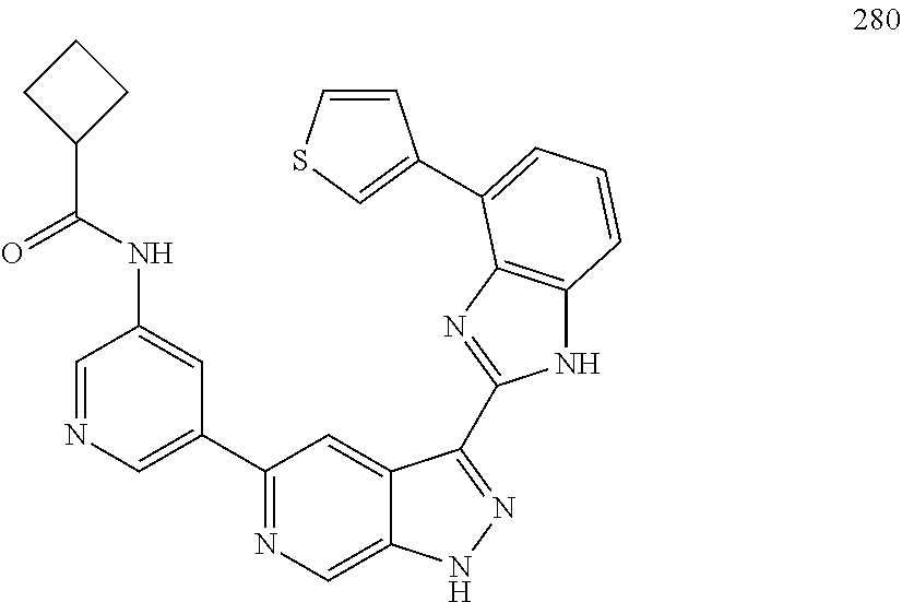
C1=NC=C(C2=NC=C3C(=C2)C(C2=NC4=C(N2)C=CC=C4C2=CSC=C2)=NN3)C=C1NC(C1CCC1)=O
